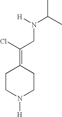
C1CN([H])CCC1=C(Cl)CN(C(C)C)[H]
